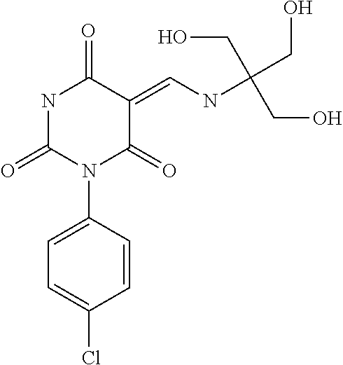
N1C(=O)N(C2=CC=C(Cl)C=C2)C(=O)C(=CNC(CO)(CO)CO)C1=O
